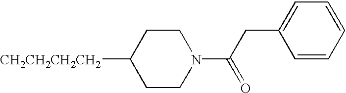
C1CN(C(CC2=CC=CC=C2)=O)CCC1[CH2CH2CH2CH2]
